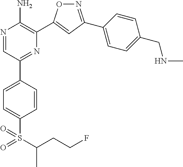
N1=C(C2=CC=C(CNC)C=C2)C=C(C2=C(N)N=CC(C3=CC=C(S(=O)(=O)C(CCF)C)C=C3)=N2)O1
